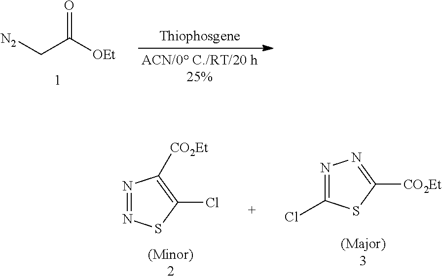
[N2]CC([OEt])=O.N1=NSC(Cl)=C1[CO2Et].N1=C(Cl)SC([CO2Et])=N1
